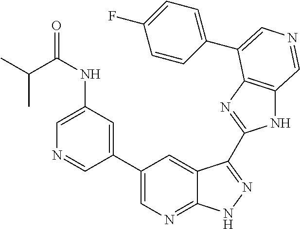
C1(C2=CN=C3C(=C2)C(C2=NC4=C(N2)C=NC=C4C2=CC=C(F)C=C2)=NN3)=CC(NC(C(C)C)=O)=CN=C1
